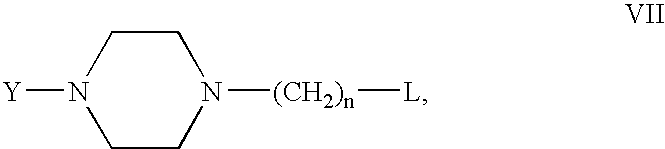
[Y]N1CCN([(CH2)n][L])CC1
